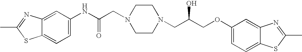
C12=CC(NC(CN3CCN(CC(COC4=CC=C5C(=C4)N=C(C)S5)O)CC3)=O)=CC=C1SC(C)=N2
